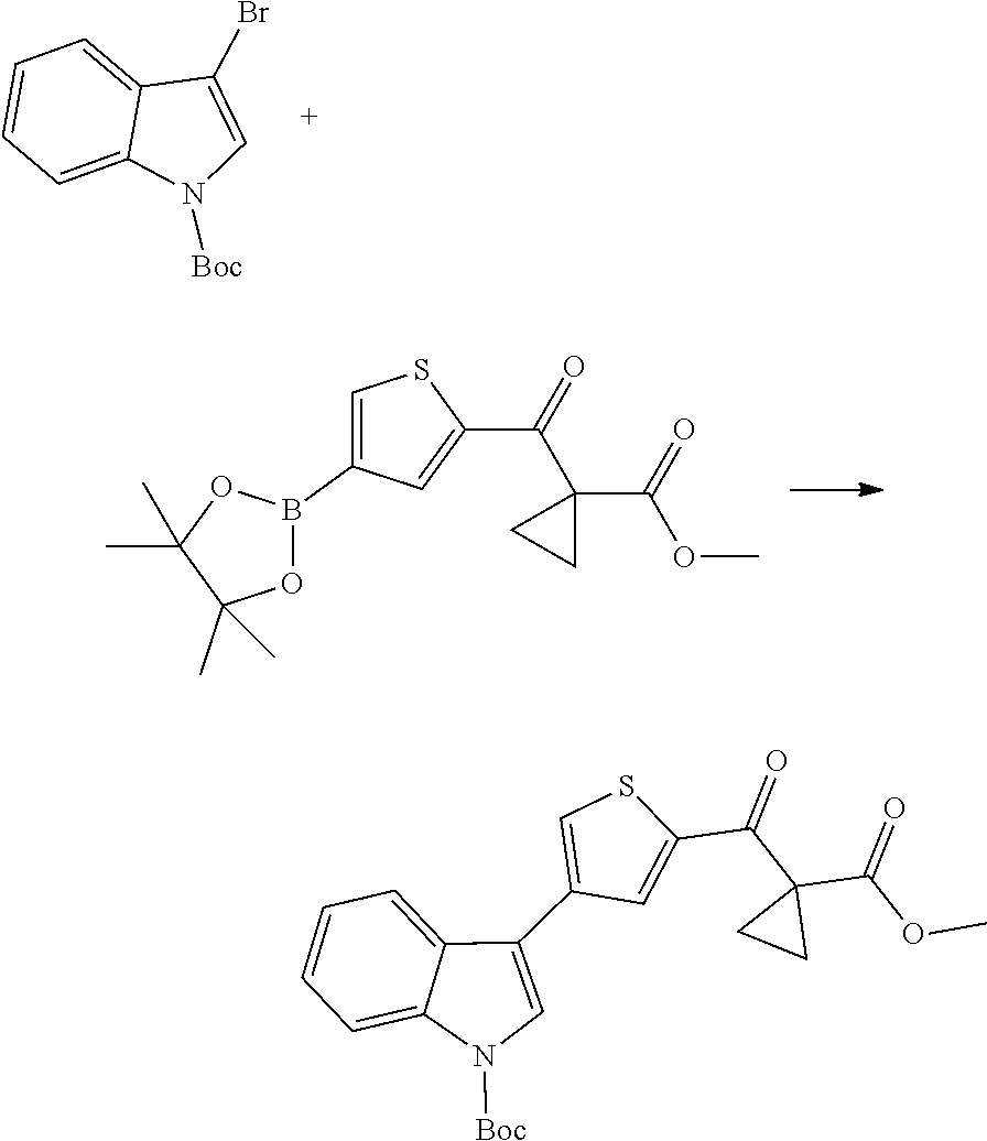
C1=CC=C2C(=C1)N([Boc])C=C2Br.C1=C(B2OC(C)(C)C(C)(C)O2)C=C(C(C2(C(OC)=O)CC2)=O)S1.C1=C(C2=CN([Boc])C3=CC=CC=C23)C=C(C(C2(C(OC)=O)CC2)=O)S1
